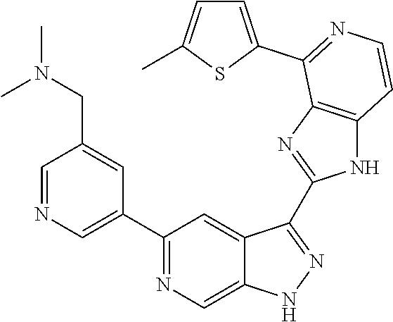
C1=NC=C(C2=NC=C3C(=C2)C(C2=NC4=C(N2)C=CN=C4C2=CC=C(C)S2)=NN3)C=C1CN(C)C
